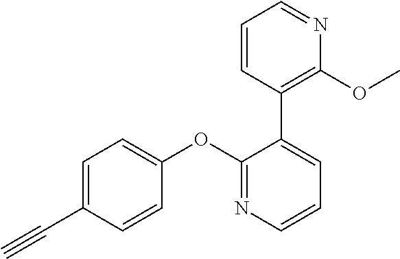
C1=C(C#C)C=CC(OC2=NC=CC=C2C2=C(OC)N=CC=C2)=C1
